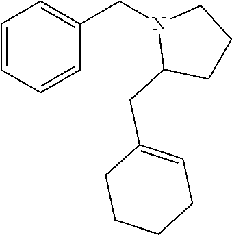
C1=CC=CC(CN2C(CC3=CCCCC3)CCC2)=C1
